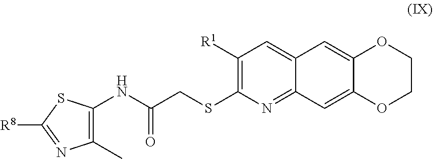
C1(NC(CSC2=C([R1])C=C3C(=N2)C=C2C(=C3)OCCO2)=O)=C(C)N=C([R8])S1
